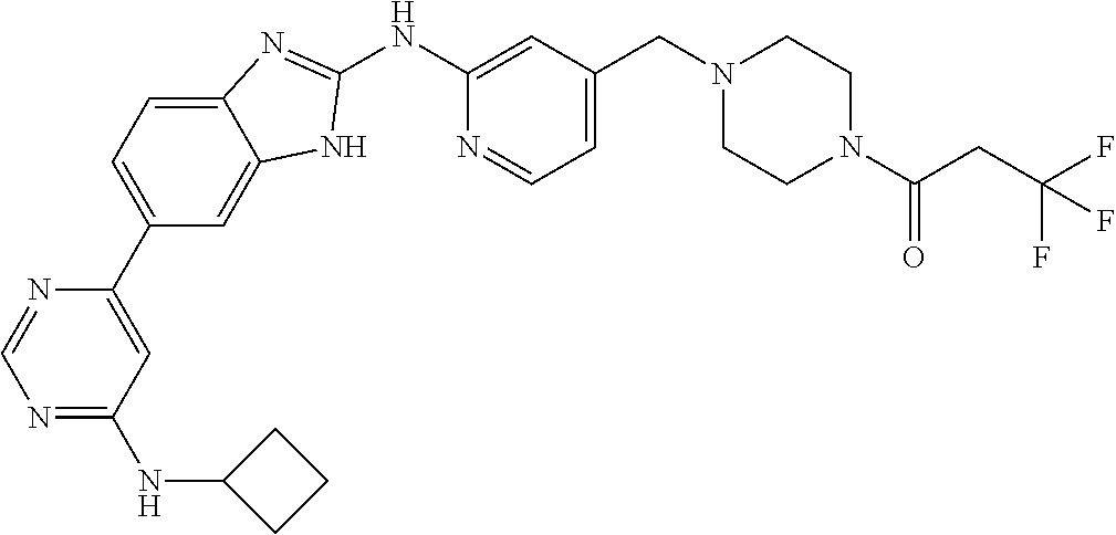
N1=C(NC2CCC2)C=C(C2=CC=C3C(=C2)NC(NC2=CC(CN4CCN(C(CC(F)(F)F)=O)CC4)=CC=N2)=N3)N=C1
